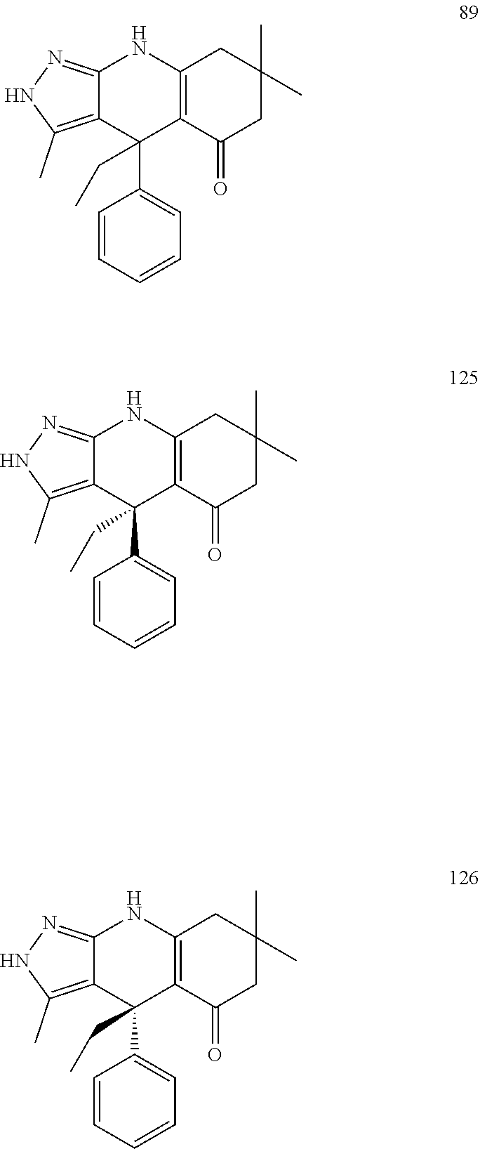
C12=C(C(=O)CC(C)(C)C1)C(C1=CC=CC=C1)(CC)C1=C(C)NN=C1N2.C12=C(C(=O)CC(C)(C)C1)C(C1=CC=CC=C1)(CC)C1=C(C)NN=C1N2.C12=C(C(=O)CC(C)(C)C1)C(C1=CC=CC=C1)(CC)C1=C(C)NN=C1N2
